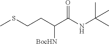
CSCCC(C(NC(C)(C)C)=O)[BocHN]
